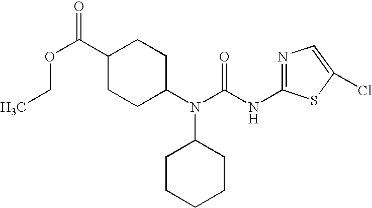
C1(C(OCC)=O)CCC(N(C(NC2=NC=C(Cl)S2)=O)C2CCCCC2)CC1
